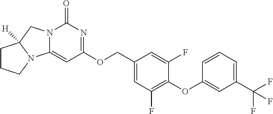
O(C1=C(F)C=C(COC2=NC(=O)N3C(=C2)N2CCCC2([H])C3)C=C1F)C1=CC(C(F)(F)F)=CC=C1
